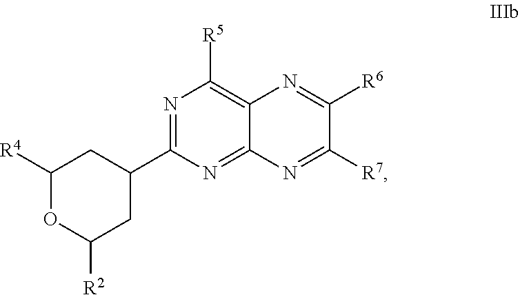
N1=C(C2CC([R4])OC([R2])C2)N=C2C(=C1[R5])N=C([R6])C([R7])=N2
